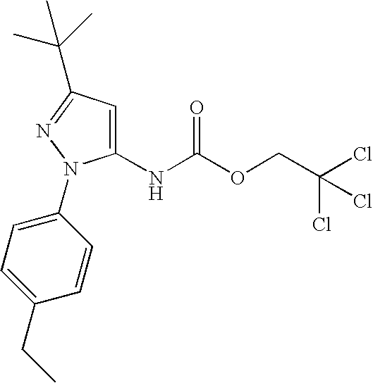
C1(NC(OCC(Cl)(Cl)Cl)=O)=CC(C(C)(C)C)=NN1C1=CC=C(CC)C=C1
